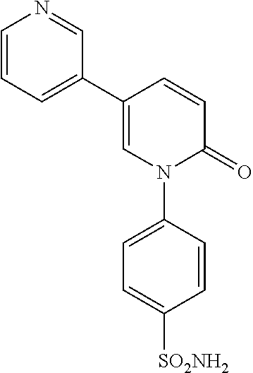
C1=CC(N2C(=O)C=CC(C3=CC=CN=C3)=C2)=CC=C1[SO2NH2]
